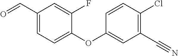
C1(C=O)=CC=C(OC2=CC(C#N)=C(Cl)C=C2)C(F)=C1
